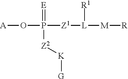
[A]OP(=[E])([Z2][K][G])[Z1][L]([R1])[M][R]
